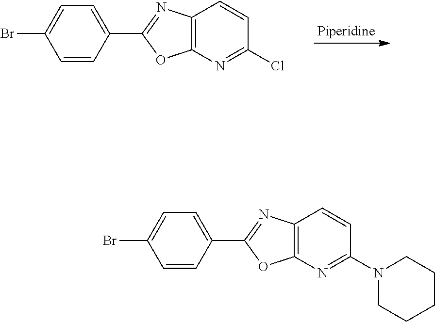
C1=C(Br)C=CC(C2=NC3=C(O2)N=C(Cl)C=C3)=C1.C1=C(Br)C=CC(C2=NC3=C(O2)N=C(N2CCCCC2)C=C3)=C1
